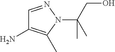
C1=NN(C(CO)(C)C)C(C)=C1N
